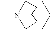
C12CCCC(N1C)CCC2
